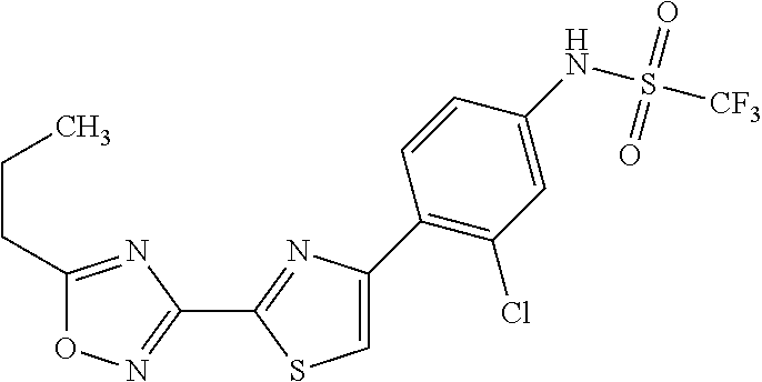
C1=C(C2=C(Cl)C=C(NS(=O)(=O)[CF3])C=C2)N=C(C2=NOC(CCC)=N2)S1
